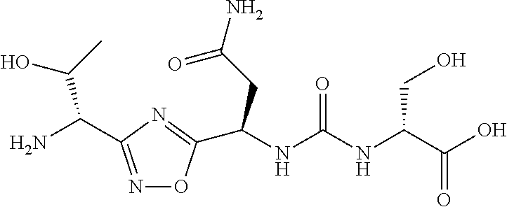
N1=C(C(N)C(O)C)N=C(C(CC(N)=O)NC(NC(C(O)=O)CO)=O)O1
